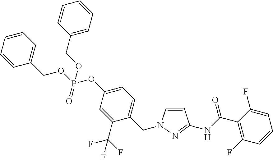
C1=CN(CC2=CC=C(OP(OCC3=CC=CC=C3)(=O)OCC3=CC=CC=C3)C=C2C(F)(F)F)N=C1NC(C1=C(F)C=CC=C1F)=O
